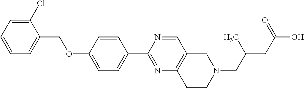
C1=CC=C(Cl)C(COC2=CC=C(C3=NC4=C(C=N3)CN(CC(C)CC(=O)O)CC4)C=C2)=C1
